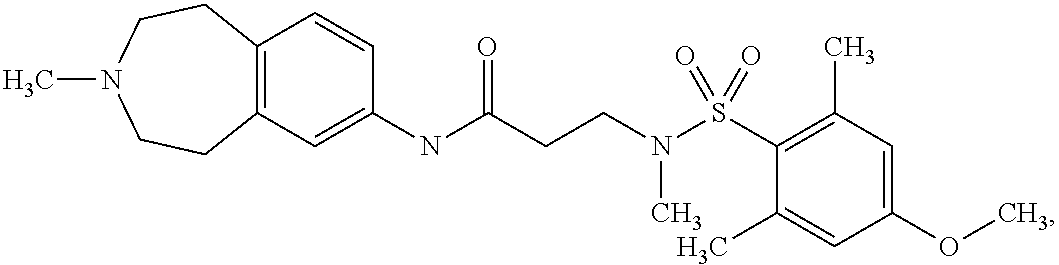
C1=C(NC(CCN(S(C2=C(C)C=C(OC)C=C2C)(=O)=O)C)=O)C=CC2=C1CCN(C)CC2
